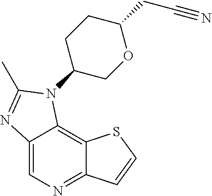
C12=CN=C3C(=C1N(C1COC(CC#N)CC1)C(C)=N2)SC=C3
